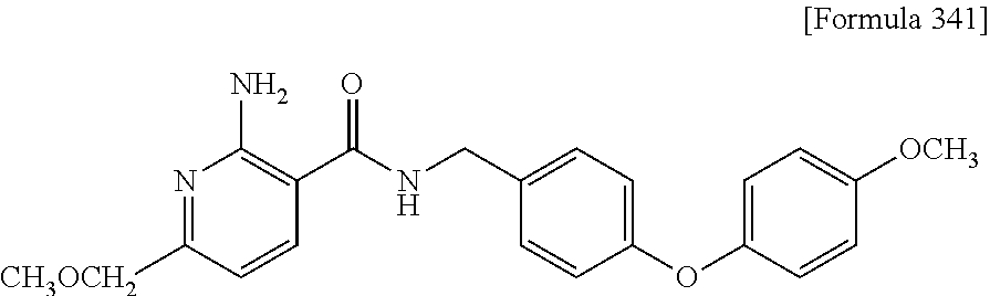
N1=C([CH3OCH2])C=CC(C(NCC2=CC=C(OC3=CC=C([OCH3])C=C3)C=C2)=O)=C1N
